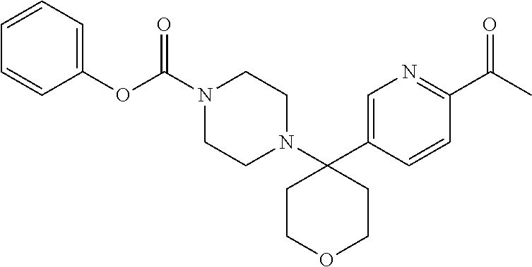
C1(OC(=O)N2CCN(C3(C4=CN=C(C(=O)C)C=C4)CCOCC3)CC2)=CC=CC=C1
